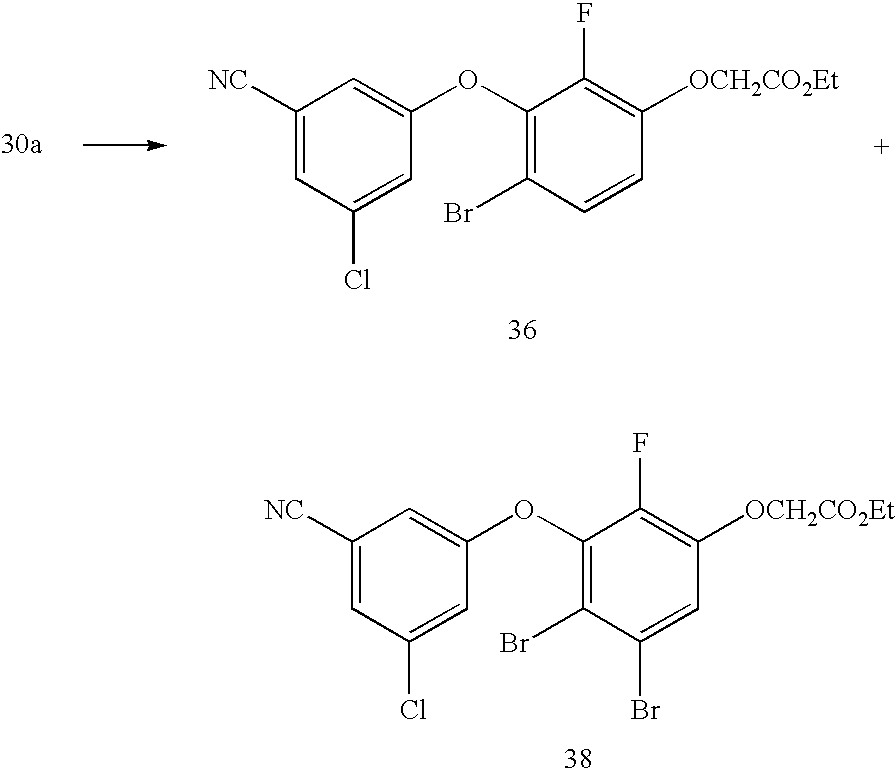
C1([NC])=CC(Cl)=CC(OC2=C(Br)C(Br)=CC([OCH2CO2Et])=C2F)=C1.C1([NC])=CC(Cl)=CC(OC2=C(Br)C=CC([OCH2CO2Et])=C2F)=C1
